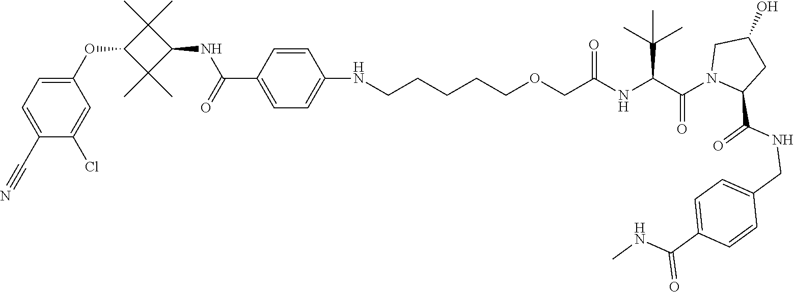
C1(C#N)=CC=C(OC2C(C)(C)C(NC(=O)C3=CC=C(NCCCCCOCC(NC(C(N4CC(O)CC4C(NCC4=CC=C(C(=O)NC)C=C4)=O)=O)C(C)(C)C)=O)C=C3)C2(C)C)C=C1Cl
